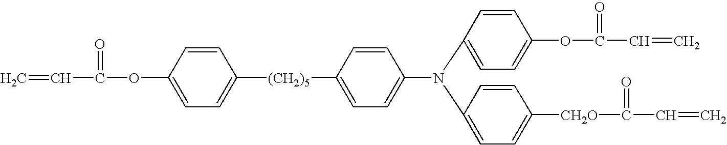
C=CC(OC1=CC=C([(CH2)5]C2=CC=C(N(C3=CC=C(OC(C=C)=O)C=C3)C3=CC=C([CH2O]C(C=C)=O)C=C3)C=C2)C=C1)=O
